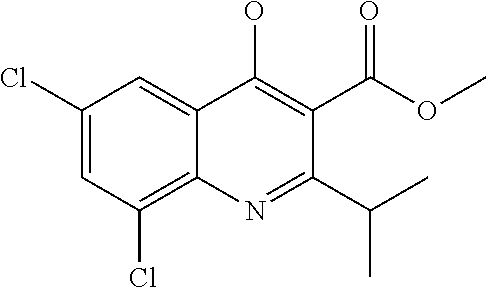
OC1=C(C(OC)=O)C(C(C)C)=NC2=C(Cl)C=C(Cl)C=C12
